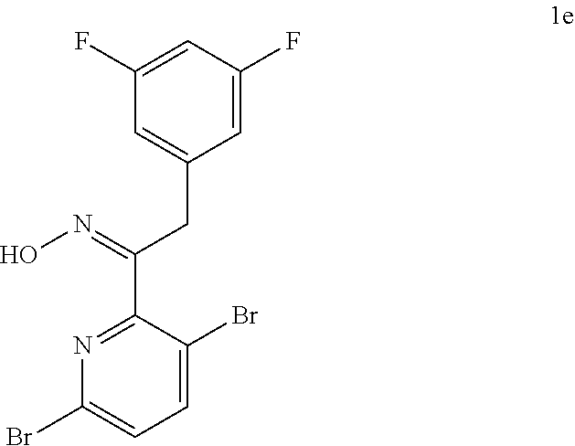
C1=C(Br)C(C(=NO)CC2=CC(F)=CC(F)=C2)=NC(Br)=C1
